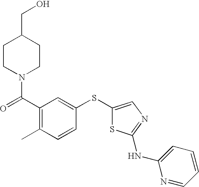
C(C1=C(C)C=CC(SC2=CN=C(NC3=CC=CC=N3)S2)=C1)(=O)N1CCC(CO)CC1
